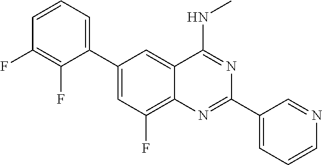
C1(C2=CC=CC(F)=C2F)=CC(F)=C2C(=C1)C(NC)=NC(C1=CC=CN=C1)=N2
